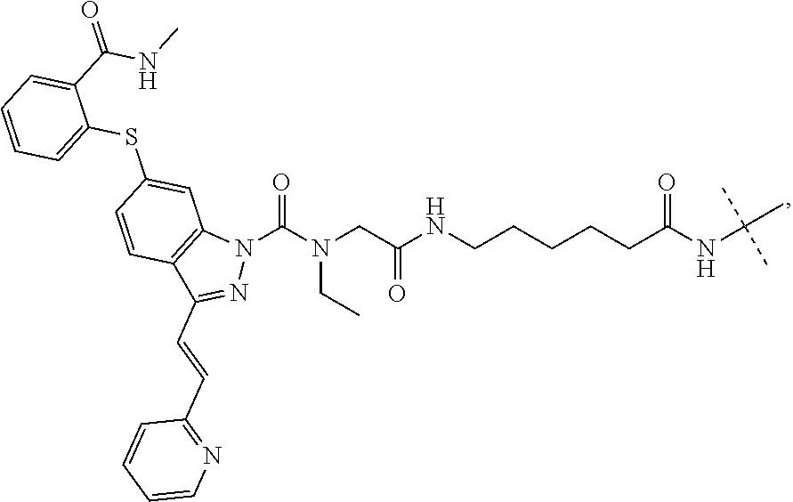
N(CC)(CC(NCCCCCC(NC(C)(C)C)=O)=O)C(N1N=C(C=CC2=NC=CC=C2)C2=C1C=C(SC1=CC=CC=C1C(=O)NC)C=C2)=O
